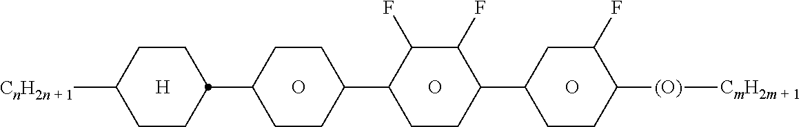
C1CC(C2CCC(C3CCC(C4CCC([(O)][CmH2m + 1])C(F)C4)C(F)C3F)CC2)CCC1[CnH2n + 1].[H].O.O.O
